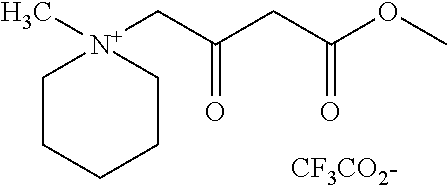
C1C[N+](CC(CC(OC)=O)=O)(C)CCC1.[CF3CO2-]
